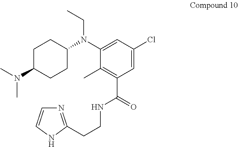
C1C(N(C)C)CCC(N(C2=CC(Cl)=CC(C(NCCC3=NC=CN3)=O)=C2C)CC)C1
